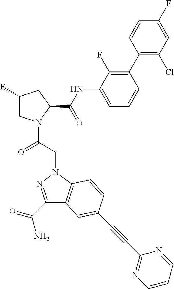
C1(NC(C2CC(F)CN2C(=O)CN2N=C(C(N)=O)C3=C2C=CC(C#CC2=NC=CC=N2)=C3)=O)=CC=CC(C2=C(Cl)C=C(F)C=C2)=C1F
